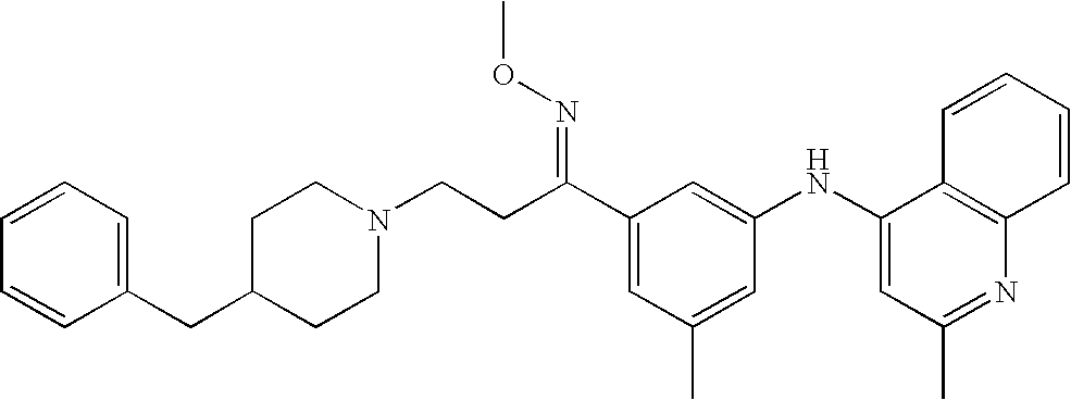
C1=CC=CC(CC2CCN(CCC(C3=CC(C)=CC(NC4=CC(C)=NC5=C4C=CC=C5)=C3)=NOC)CC2)=C1
